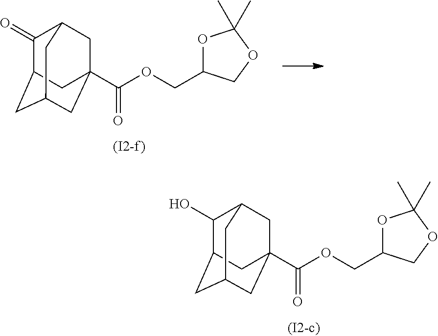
C1(=O)C2CC3(C(OCC4OC(C)(C)OC4)=O)CC(CC1C3)C2.C1(O)C2CC3(C(OCC4OC(C)(C)OC4)=O)CC(CC1C3)C2
